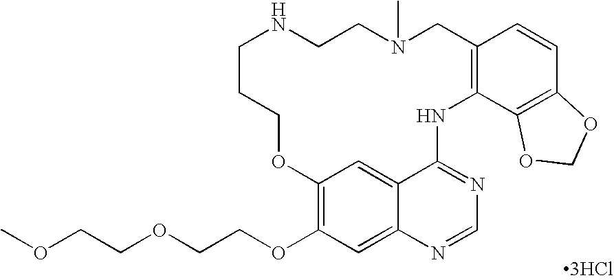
C1C2=C(C3=C(C=C2)OCO3)NC2=NC=NC3=CC(OCCOCCOC)=C(C=C23)OCCCNCCN1C.[3HCl]
